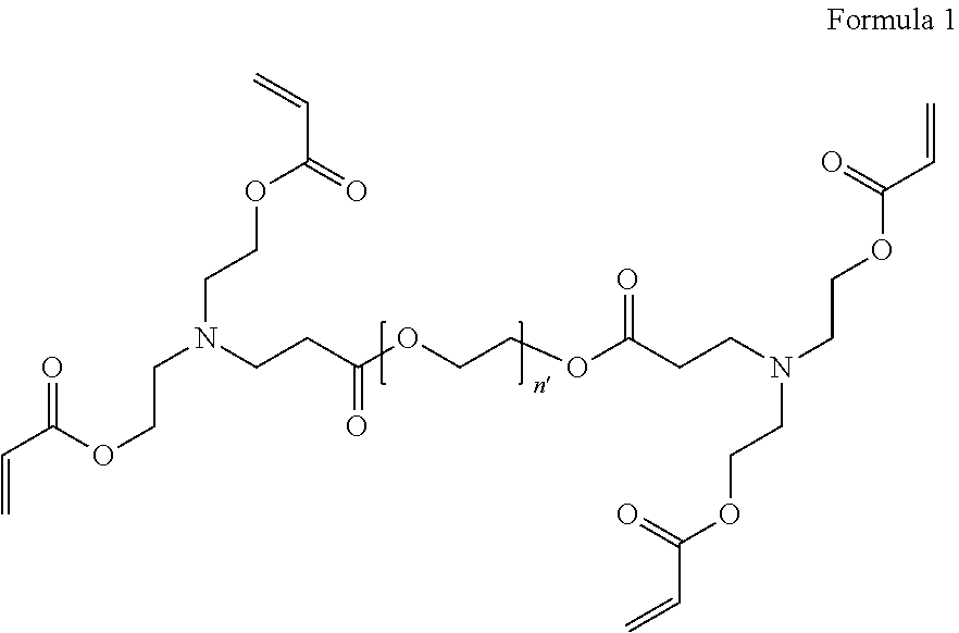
C(N(CCC(OCCOC(CCN(CCOC(C=C)=O)CCOC(C=C)=O)=O)=O)CCOC(C=C)=O)COC(C=C)=O
